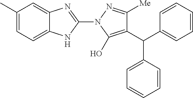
C1(C)=CC=C2C(=C1)N=C(N1C(O)=C(C(C3=CC=CC=C3)C3=CC=CC=C3)C([Me])=N1)N2
